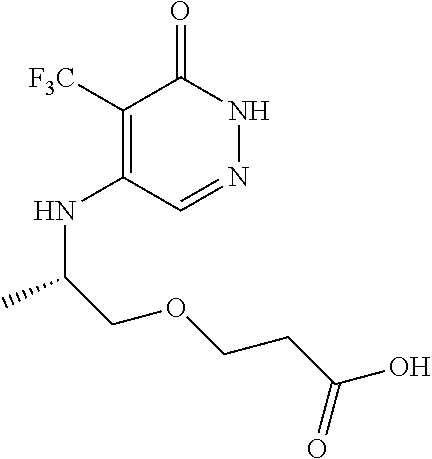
C1([F3C])=C(NC(COCCC(O)=O)C)C=NNC1=O
